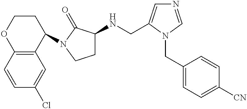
C12=C(C(N3C(=O)C(NCC4=CN=CN4CC4=CC=C([CN])C=C4)CC3)CCO1)C=C(Cl)C=C2
